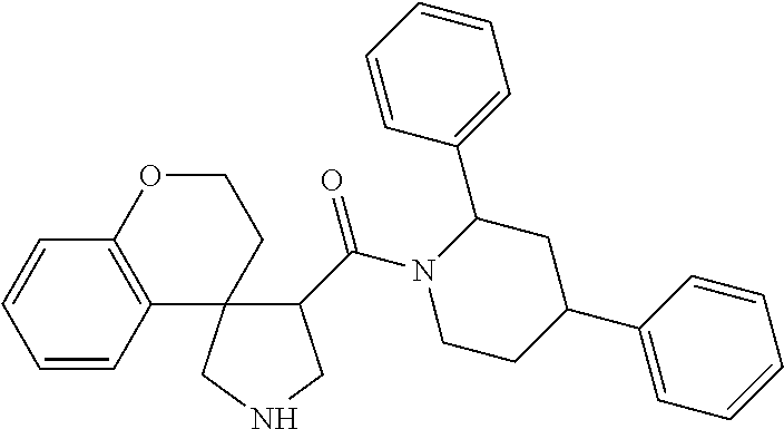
C1(C(N2C(C3=CC=CC=C3)CC(C3=CC=CC=C3)CC2)=O)C2(CNC1)CCOC1=C2C=CC=C1
